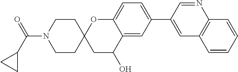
C1=CC=CC2=C1C=C(C1=CC=C3C(=C1)C(O)CC1(O3)CCN(C(C3CC3)=O)CC1)C=N2
